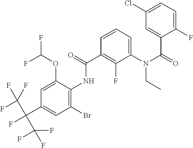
C1=CC=C(N(C(=O)C2=CC(Cl)=CC=C2F)CC)C(F)=C1C(=O)NC1=C(Br)C=C(C(C(F)(F)F)(C(F)(F)F)F)C=C1OC(F)F
